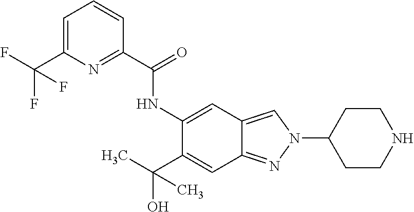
C1=C(C(F)(F)F)N=C(C(=O)NC2=CC3=CN(C4CCNCC4)N=C3C=C2C(C)(O)C)C=C1
